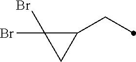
C1(CC)C(Br)(Br)C1
